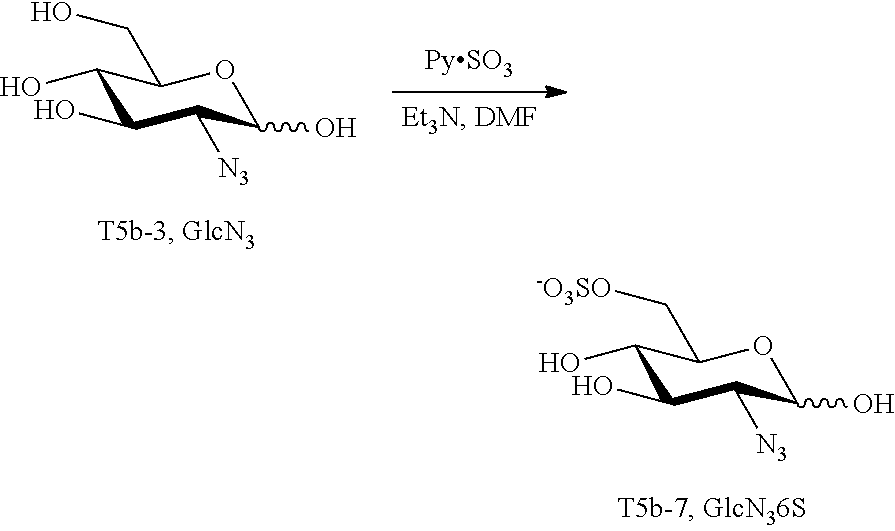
C1(O)C(O)C([N3])C(O)OC1CO.C1(O)C(O)C([N3])C(O)OC1C[-O3SO]
